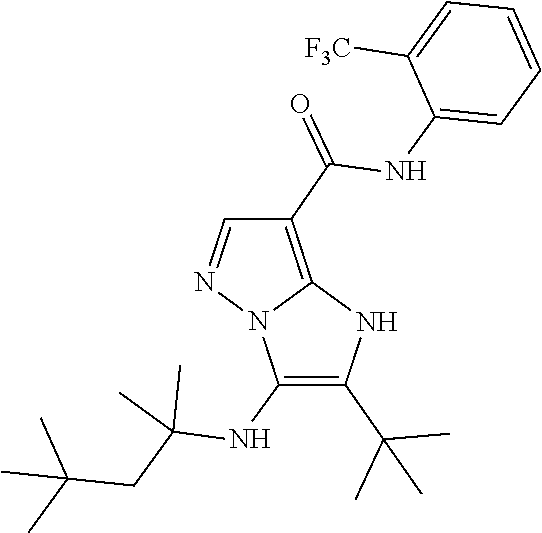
CC(C)(CC(C)(C)NC1=C(C(C)(C)C)NC2=C(C(=O)NC3=CC=CC=C3[F3C])C=NN21)C
